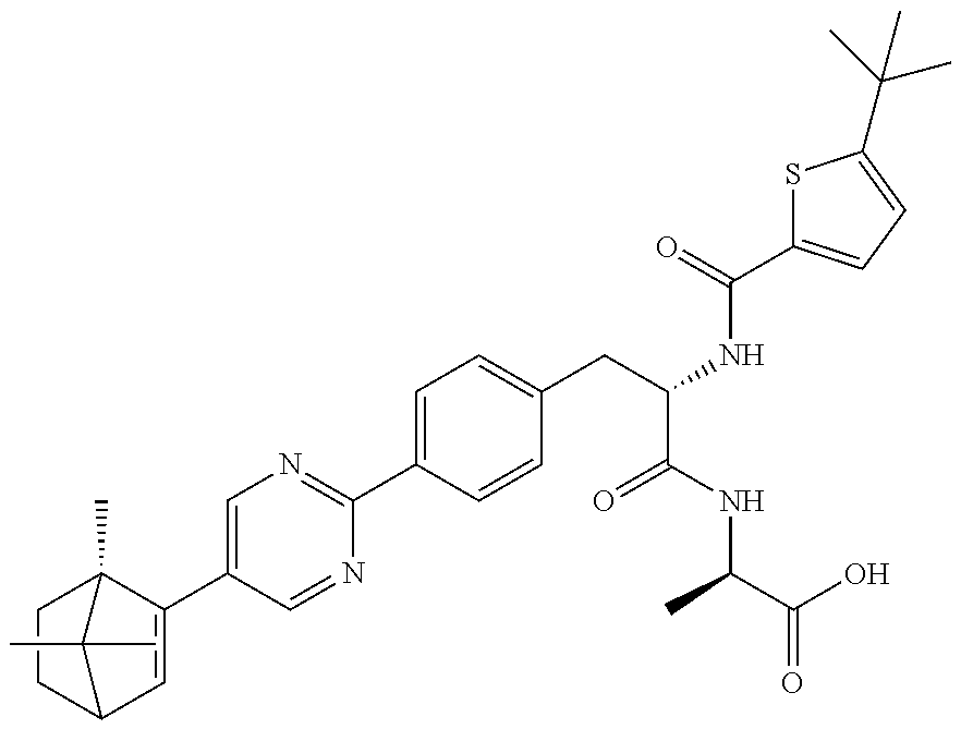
CC1(C)C2CCC1(C)C(C1=CN=C(C3=CC=C(CC(NC(=O)C4=CC=C(C(C)(C)C)S4)C(NC(C(=O)O)C)=O)C=C3)N=C1)=C2
